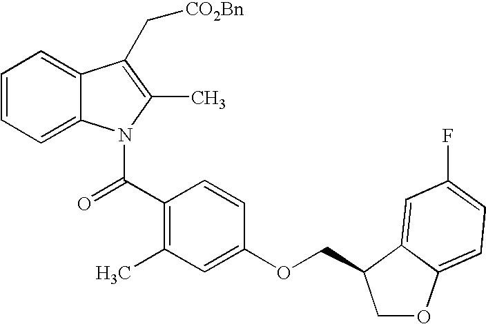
C1=CC=C2C(=C1)C(C[CO2Bn])=C(C)N2C(C1=C(C)C=C(OCC2COC3=CC=C(F)C=C32)C=C1)=O
